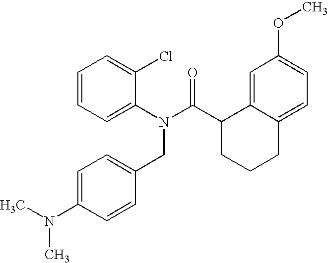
C1=CC=C(Cl)C(N(C(C2CCCC3=CC=C(OC)C=C23)=O)CC2=CC=C(N(C)C)C=C2)=C1
